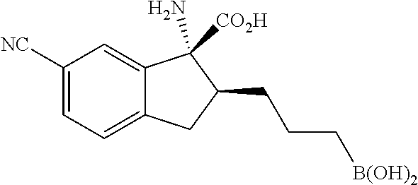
C1([NC])=CC=C2C(=C1)C(N)([CO2H])C(CCC[B(OH)2])C2
